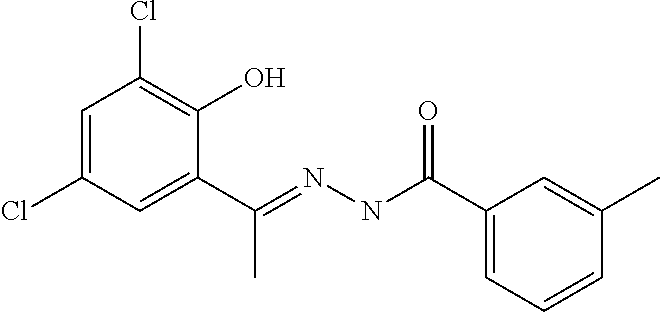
C1=C(Cl)C=C(C(=NNC(C2=CC=CC(C)=C2)=O)C)C(O)=C1Cl
